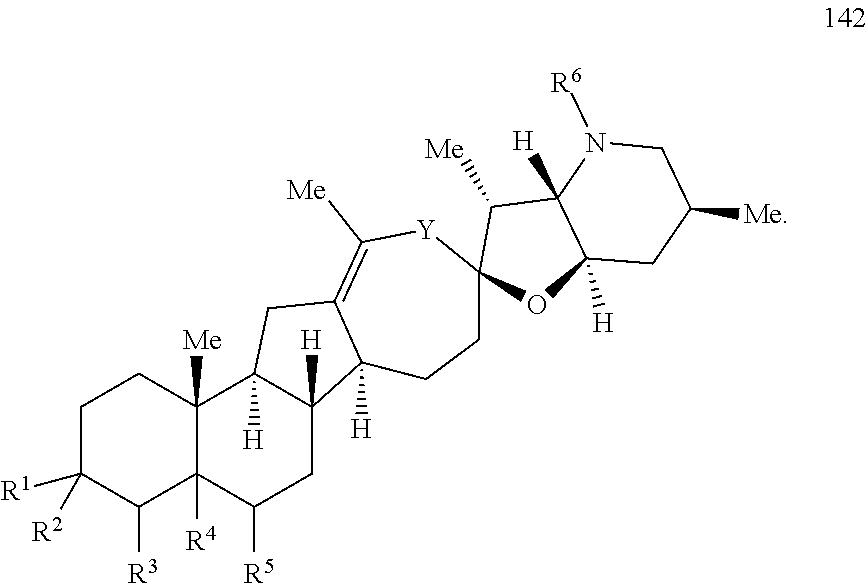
C1C([R1])([R2])C([R3])C2([R4])C([Me])(C1)C1([H])C([H])(CC2[R5])C2([H])C(=C([Me])[Y]C3(CC2)OC2([H])C([H])(C3[Me])N([R6])CC([Me])C2)C1
